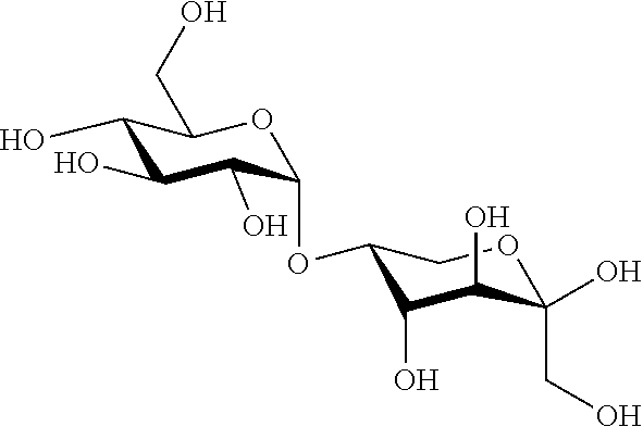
C1(O)C(O)C(O)C(OC2C(O)C(O)C(O)(CO)OC2)OC1CO
